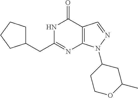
N1C(CC2CCCC2)=NC2=C(C1=O)C=NN2C1CCOC(C)C1
